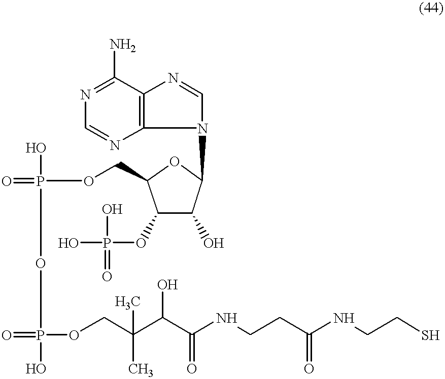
N1=C(N)C2=C(N=C1)N(C1C(O)C(OP(O)(O)=O)C(COP(O)(=O)OP(=O)(OCC(C(C(NCCC(NCCS)=O)=O)O)(C)C)O)O1)C=N2
